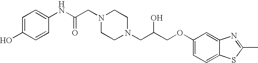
C1=C(O)C=CC(NC(CN2CCN(CC(COC3=CC=C4C(=C3)N=C(C)S4)O)CC2)=O)=C1
